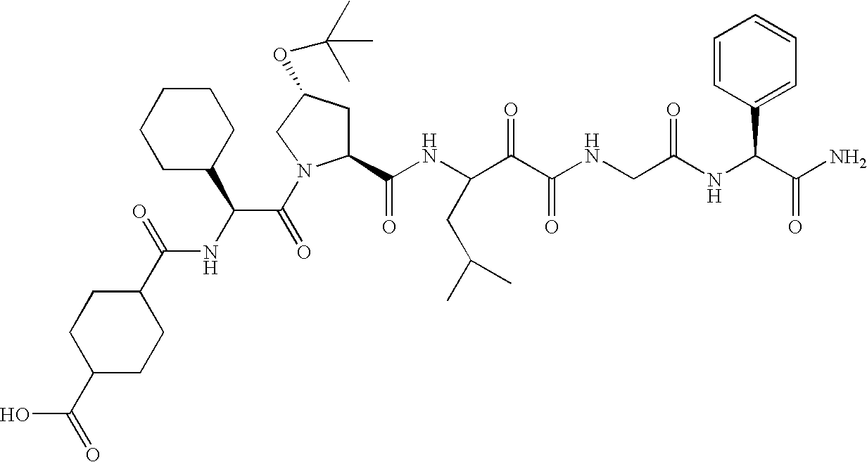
C1(C(=O)O)CCC(C(NC(C(=O)N2C(C(NC(C(C(NCC(NC(C(N)=O)C3=CC=CC=C3)=O)=O)=O)CC(C)C)=O)CC(OC(C)(C)C)C2)C2CCCCC2)=O)CC1
